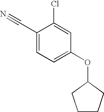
C1(C#N)=CC=C(OC2CCCC2)C=C1Cl
